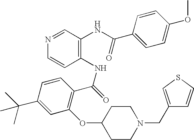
N1=CC(NC(C2=CC=C(OC)C=C2)=O)=C(NC(=O)C2=C(OC3CCN(CC4=CSC=C4)CC3)C=C(C(C)(C)C)C=C2)C=C1
